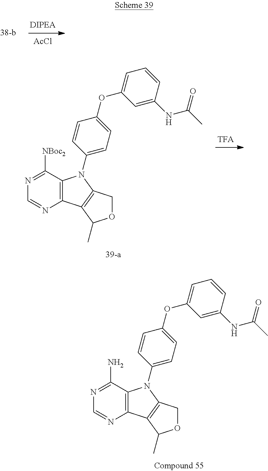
[AcCl].C12=C(C([NBoc2])=NC=N1)N(C1=CC=C(OC3=CC=CC(NC(C)=O)=C3)C=C1)C1=C2C(C)OC1.C12=C(C(N)=NC=N1)N(C1=CC=C(OC3=CC=CC(NC(C)=O)=C3)C=C1)C1=C2C(C)OC1
